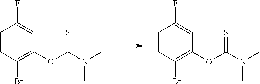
C1=CC(Br)=C(OC(N(C)C)=S)C=C1F.C1=CC(Br)=C(OC(N(C)C)=S)C=C1F
